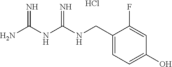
C1(CNC(NC(N)=N)=N)=CC=C(O)C=C1F.Cl
